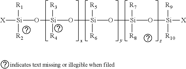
[X][Si](O[Si](O[Si](O[Si](O[Si]([X])([R10])[R9])(C)([R8])[R7])(C)([R6])[R5])(C)([R4])[R3])(C)([R2])[R1]
